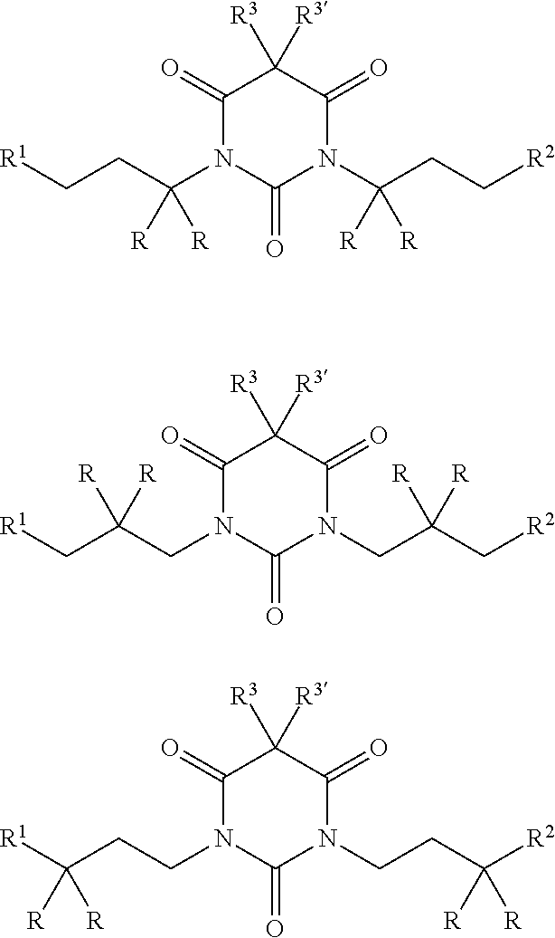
C1(=O)N(C(CC[R1])([R])[R])C(=O)N(C(CC[R2])([R])[R])C(=O)C1([R3])[R3].C1(=O)N(CC(C[R1])([R])[R])C(=O)N(CC(C[R2])([R])[R])C(=O)C1([R3])[R3].C1(=O)N(CCC([R1])([R])[R])C(=O)N(CCC([R2])([R])[R])C(=O)C1([R3])[R3]
